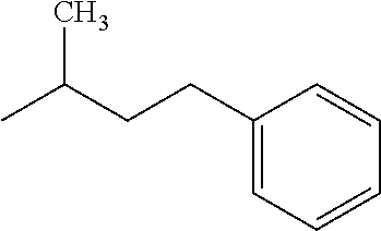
CC(CCC1=CC=CC=C1)C
